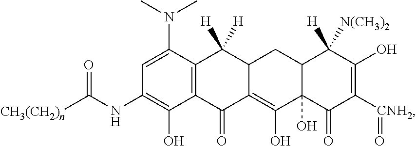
C1=C(N(C)C)C2=C(C(O)=C1NC([CH3(CH2)n])=O)C(=O)C1=C(O)C3(O)C(CC1C2([H])[H])C([N(CH3)2])([H])C(O)=C([CNH2]=O)C3=O
